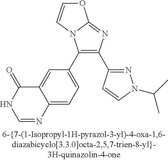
C1(C2=CC=C3C(=C2)C(=O)NC=N3)=C(C2=NN(C(C)C)C=C2)N=C2N1C=CO2
